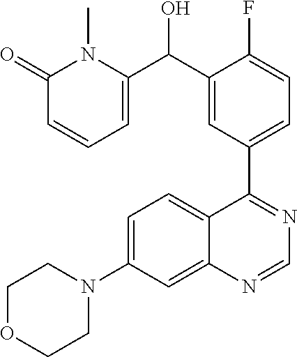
C1=C(N2CCOCC2)C=C2C(=C1)C(C1=CC=C(F)C(C(O)C3=CC=CC(=O)N3C)=C1)=NC=N2
